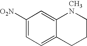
[O2N]C1=CC=C2C(=C1)[CH3N]CCC2
